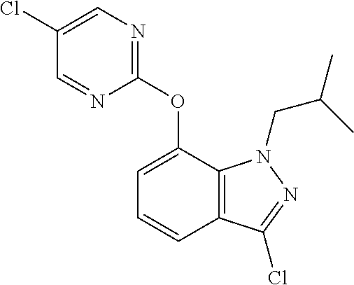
C1(Cl)=CN=C(OC2=CC=CC3=C2N(CC(C)C)N=C3Cl)N=C1
